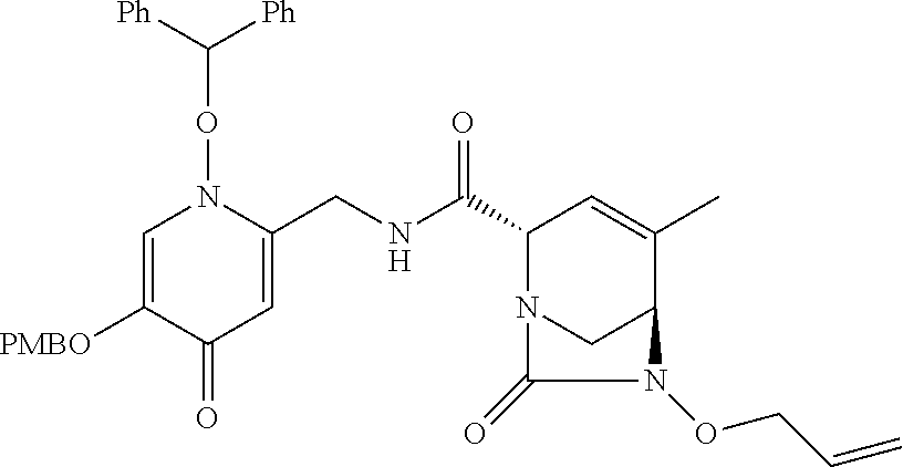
C1([PMBO])=CN(OC([Ph])[Ph])C(CNC(C2N3CC(C(C)=C2)N(OCC=C)C3=O)=O)=CC1=O
